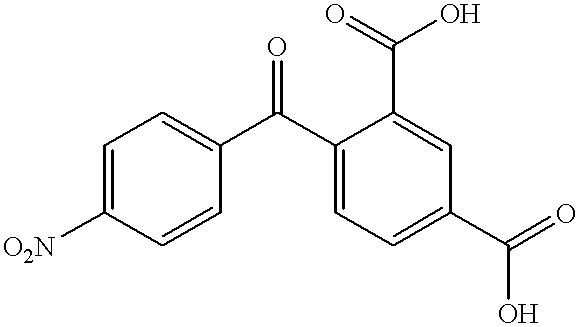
C1(C(C2=CC=C([O2N])C=C2)=O)=CC=C(C(=O)O)C=C1C(=O)O
